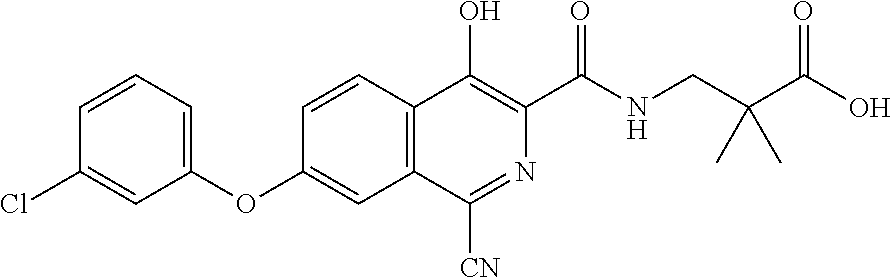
C1=CC=C(OC2=CC3=C(C=C2)C(O)=C(C(NCC(C(O)=O)(C)C)=O)N=C3[CN])C=C1Cl
